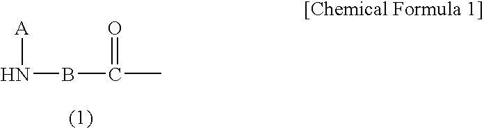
B(C(C)=O)N[A]
